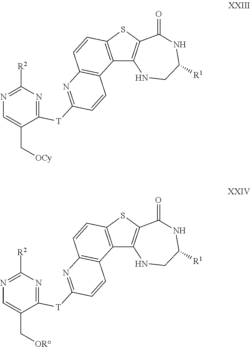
C12=C(SC3=C1NCC([R1])NC3=O)C=CC1=C2C=CC([T]C2=NC([R2])=NC=C2C[OCy])=N1.C12=C(SC3=C1NCC([R1])NC3=O)C=CC1=C2C=CC([T]C2=NC([R2])=NC=C2C[OR])=N1
